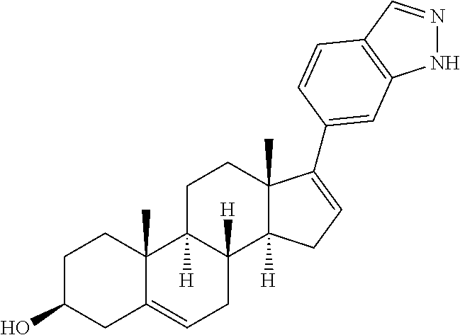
C1C(O)CC2=CCC3([H])C([H])(C2(C)C1)CCC1(C)C3([H])CC=C1C1=CC2=C(C=NN2)C=C1
